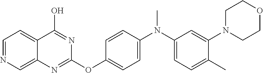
C1=NC=C2C(=C1)C(O)=NC(OC1=CC=C(N(C3=CC=C(C)C(N4CCOCC4)=C3)C)C=C1)=N2
